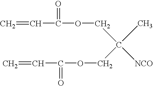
C=CC(OCC(C)(COC(C=C)=O)[NCO])=O
